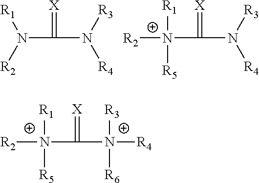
N(C(=[X])N([R3])[R4])([R2])[R1].[R2][N+](C(=[X])N([R3])[R4])([R1])[R5].[R2][N+](C(=[X])N([R3])([R6])[R4])([R1])[R5]
